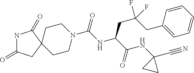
C1CN(C(NC(C(NC2(C#N)CC2)=O)CC(CC2=CC=CC=C2)(F)F)=O)CCC12CC(=O)NC2=O
